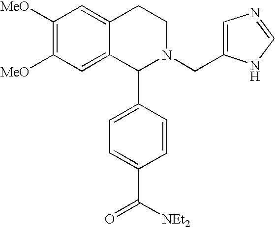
C1([MeO])=C([MeO])C=C2C(=C1)CCN(CC1=CN=CN1)C2C1=CC=C(C([NEt2])=O)C=C1
